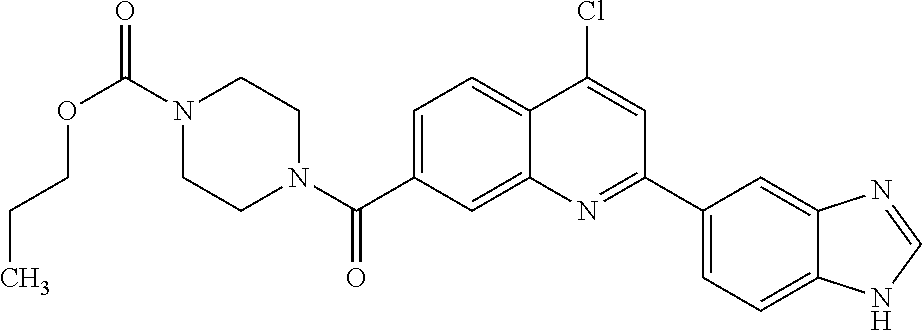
N1(C(OCCC)=O)CCN(C(=O)C2=CC=C3C(=C2)N=C(C2=CC=C4C(=C2)N=CN4)C=C3Cl)CC1
